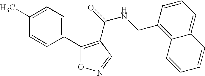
C1(C2=C(C(NCC3=C4C(=CC=C3)C=CC=C4)=O)C=NO2)=CC=C(C)C=C1
